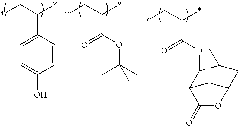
C1=CC(C(C*)*)=CC=C1O.O(C(=O)C(C*)*)C(C)(C)C.O(C(=O)C(C*)(*)C)C1C2C3C(CC1C3)OC2=O
